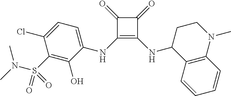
C1(=O)C(=O)C(NC2=CC=C(Cl)C(S(=O)(N(C)C)=O)=C2O)=C1NC1C2=C(N(C)CC1)C=CC=C2
